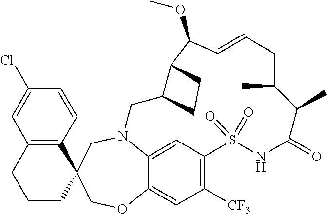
N12C3=CC(=C([CF3])C=C3OCC3(C4=C(C=C(Cl)C=C4)CCC3)C1)S(=O)(=O)NC(=O)C(C)C(C)CC=CC(OC)C1C(C2)CC1
